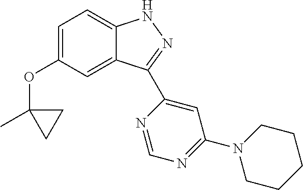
C1=C(OC2(C)CC2)C=C2C(=C1)NN=C2C1=CC(N2CCCCC2)=NC=N1
